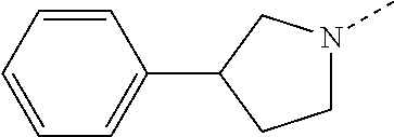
C1N(C)CC(C2=CC=CC=C2)C1
